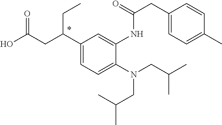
N(CC(C)C)(CC(C)C)C1=CC=C(C(CC(O)=O)CC)C=C1NC(=O)CC1=CC=C(C)C=C1
